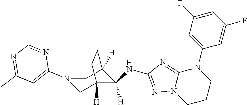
N1(C2=CC(C)=NC=N2)CC2([H])C(NC3=NN4C(=N3)N(C3=CC(F)=CC(F)=C3)CCC4)([H])C([H])(C1)CC2
